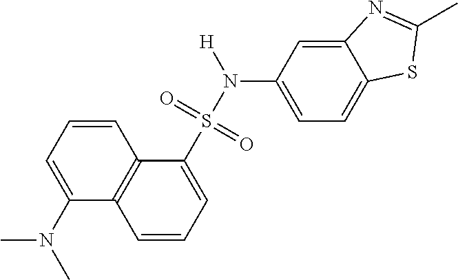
C1=CC=C(S(N([H])C2=CC=C3C(=C2)N=C(C)S3)(=O)=O)C2=C1C(N(C)C)=CC=C2
